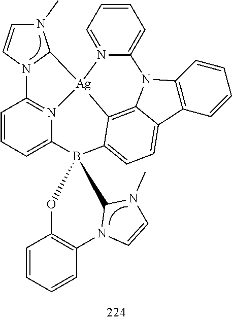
C12=C(C=CC=C1)C1=CC=C3C4=C1N2C1=CC=CC=N1[Ag]41N2=C(C=CC=C2B32C3N(C4=C(C=CC=C4)O2)C=CN3C)N2C1N(C)C=C2
